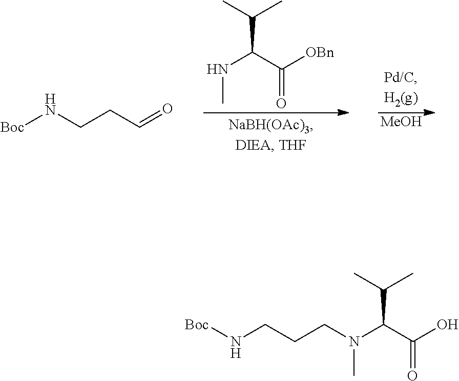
[MeOH].CNC(C(C)C)C([OBn])=O.[Boc]NCCC=O.[Boc]NCCCN(C(C(O)=O)C(C)C)C
